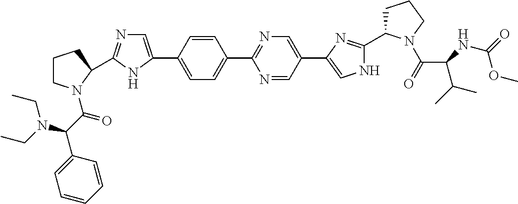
C1(C2=CN=C(C3CCCN3C(C(C3=CC=CC=C3)N(CC)CC)=O)N2)=CC=C(C2=NC=C(C3=CNC(C4CCCN4C(C(NC(=O)OC)C(C)C)=O)=N3)C=N2)C=C1
